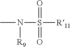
CN([R9])S(=O)([R11])=O
